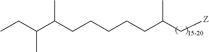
C(C(CCCCCC(C[Z])C)C)(CC)C
